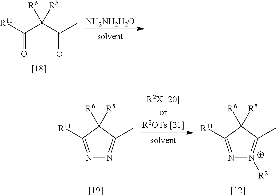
C(=O)([R11])C(C(C)=O)([R5])[R6].[NH2NH2H2O].N1=C([R11])C([R5])([R6])C(C)=N1.N1=C([R11])C([R5])([R6])C(C)=[N+]1[R2]
